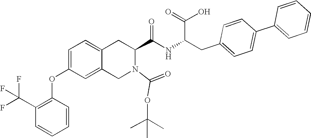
C12=CC=C(OC3=C(C(F)(F)F)C=CC=C3)C=C1CN(C(=O)OC(C)(C)C)C(C(NC(CC1=CC=C(C3=CC=CC=C3)C=C1)C(=O)O)=O)C2
